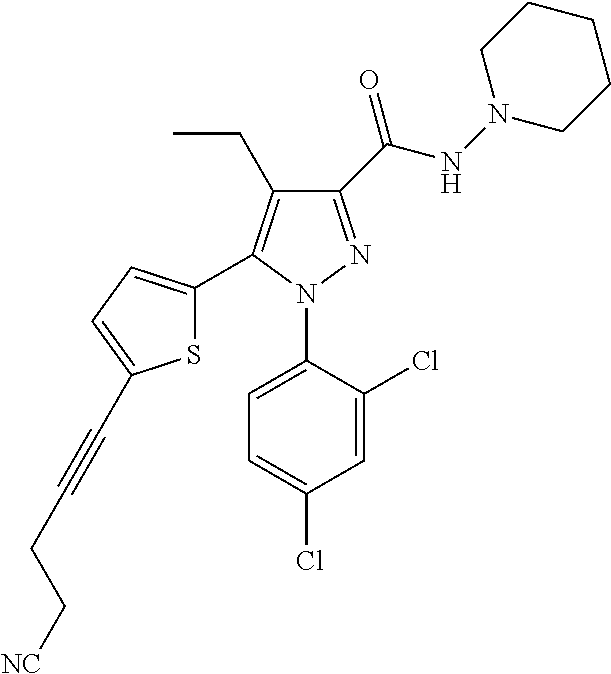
C1(C(NN2CCCCC2)=O)=NN(C2=CC=C(Cl)C=C2Cl)C(C2=CC=C(C#CCC[NC])S2)=C1CC
